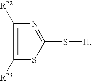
[R22]C1=C([R23])SC(S[H])=N1
